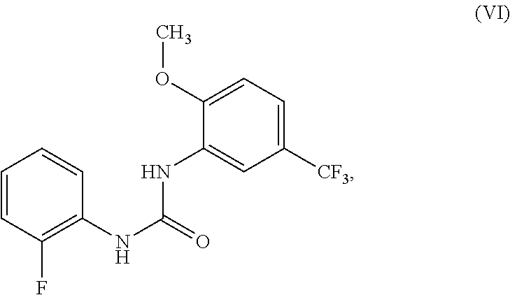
C1=CC(F)=C(NC(NC2=CC([CF3])=CC=C2OC)=O)C=C1
